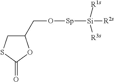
C1(CO[Sp][Si]([R1s])([R2s])[R3s])CSC(=O)O1
